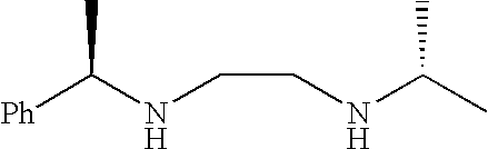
[Ph]C(NCCNC(C)C)C
